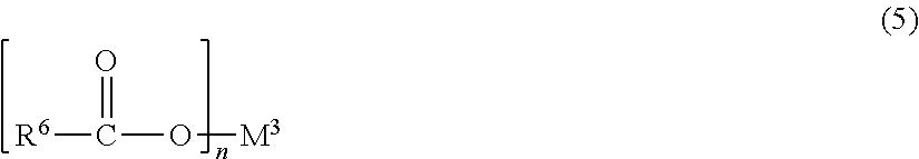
[R6]C(=O)O[M3]
